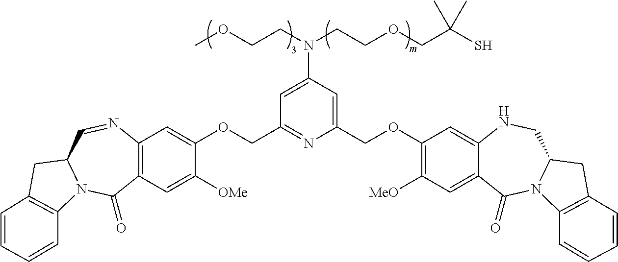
C12=C(C=C([OMe])C(OCC3=NC(COC4=C([MeO])C=C5C(=C4)NCC4N(C5=O)C5=C(C4)C=CC=C5)=CC(N(CCOCC(S)(C)C)CCOC)=C3)=C1)C(=O)N1C(C=N2)CC2=C1C=CC=C2
